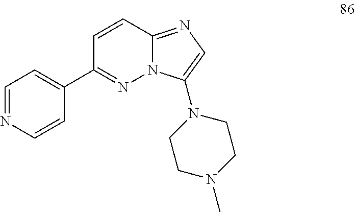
C1=NC=CC(C2=NN3C(=NC=C3N3CCN(C)CC3)C=C2)=C1
